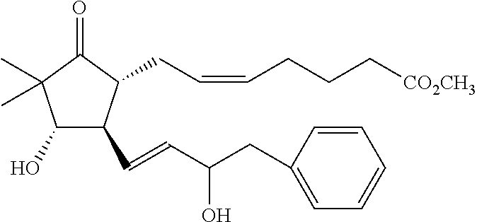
C1(O)C(C=CC(CC2=CC=CC=C2)O)C(CC=CCCC[CO2CH3])C(=O)C1(C)C
